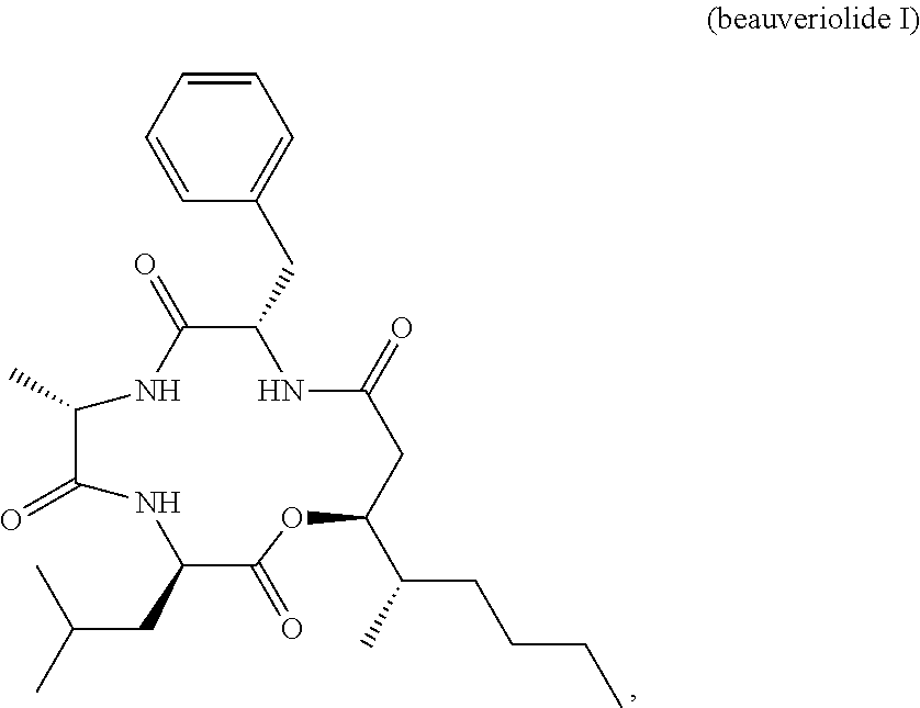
C1=CC=CC(CC2C(=O)NC(C)C(=O)NC(CC(C)C)C(=O)OC(C(CCCC)C)CC(=O)N2)=C1
